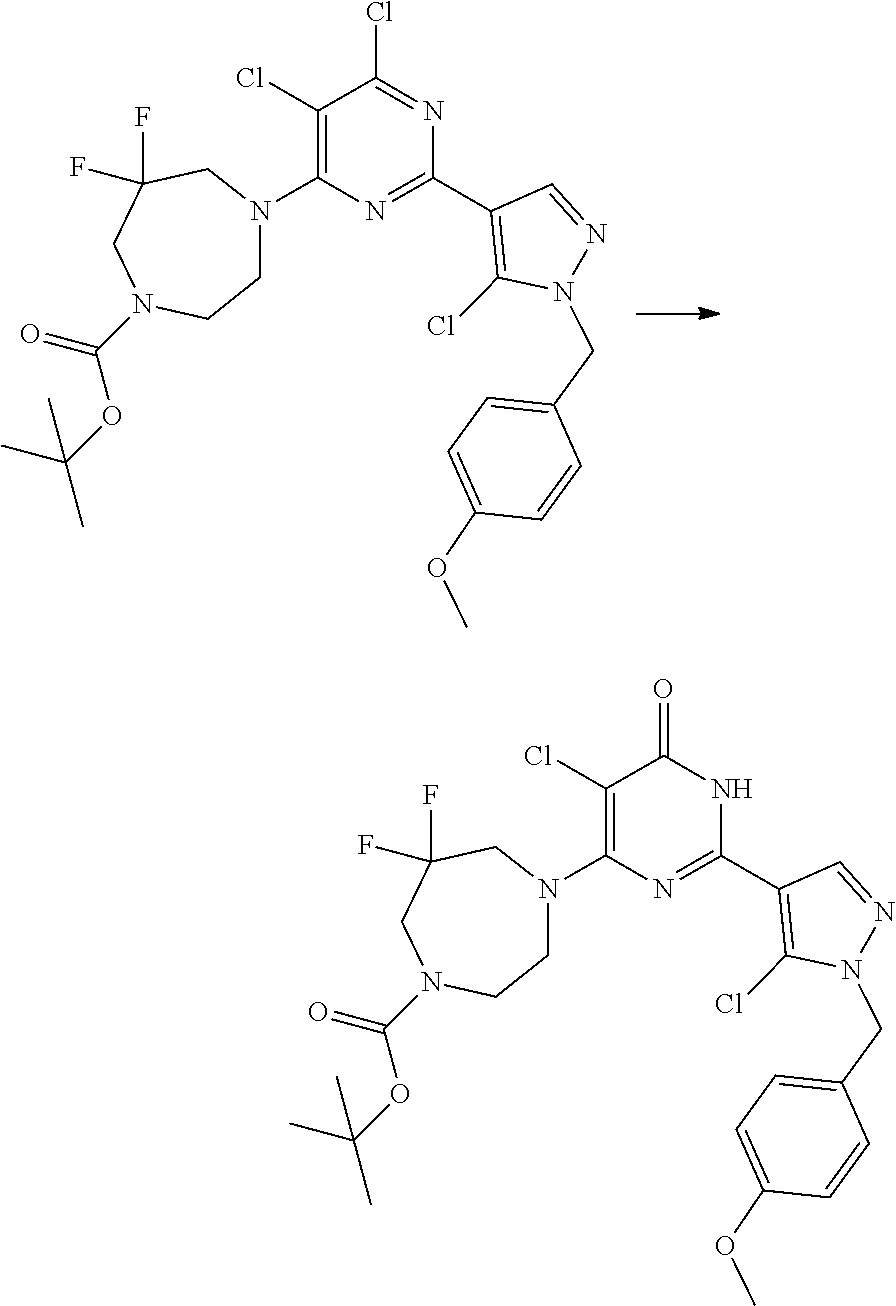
C1N(C2=C(Cl)C(Cl)=NC(C3=C(Cl)N(CC4=CC=C(OC)C=C4)N=C3)=N2)CC(F)(F)CN(C(OC(C)(C)C)=O)C1.C1N(C2=C(Cl)C(=O)NC(C3=C(Cl)N(CC4=CC=C(OC)C=C4)N=C3)=N2)CC(F)(F)CN(C(OC(C)(C)C)=O)C1
